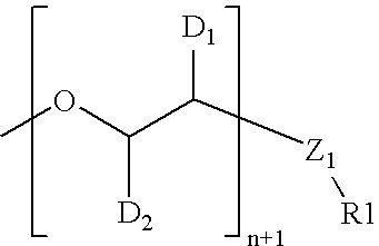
COC([D2])C([Z1][R1])[D1]
